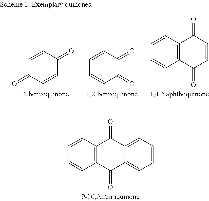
C12=C(C(=O)C3=CC=CC=C3C1=O)C=CC=C2.C1=CC(=O)C=CC1=O.C1=CC(=O)C(=O)C=C1.C12=C(C(=O)C=CC1=O)C=CC=C2
